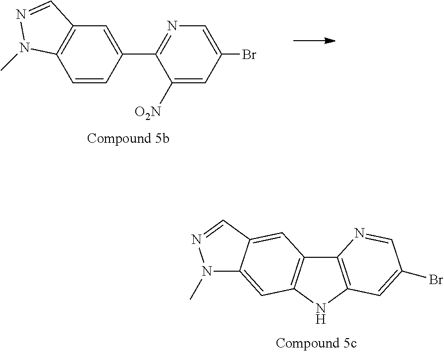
C12=C(NC3=C1C=C1C(=C3)N(C)N=C1)C=C(Br)C=N2.C1=C(Br)C=C([O2N])C(C2=CC3=C(C=C2)N(C)N=C3)=N1
